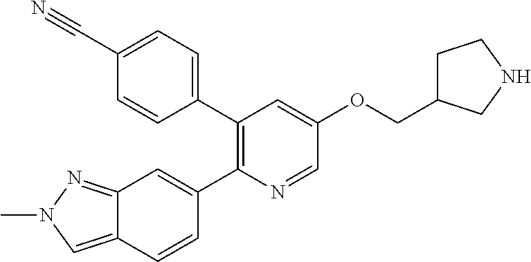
C1(C2=CC=C(C#N)C=C2)=C(C2=CC3=NN(C)C=C3C=C2)N=CC(OCC2CCNC2)=C1
